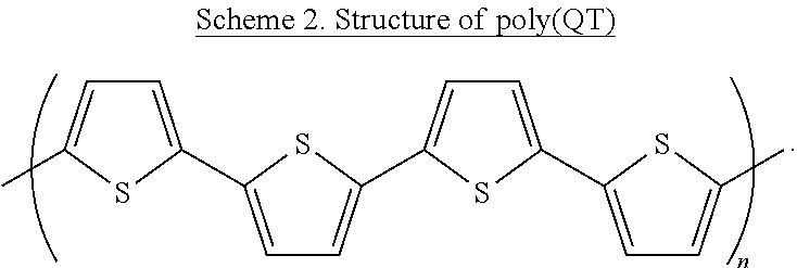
C1=C(C2=CC=C(C3=CC=C(C4=CC=C(C)S4)S3)S2)SC(C)=C1
